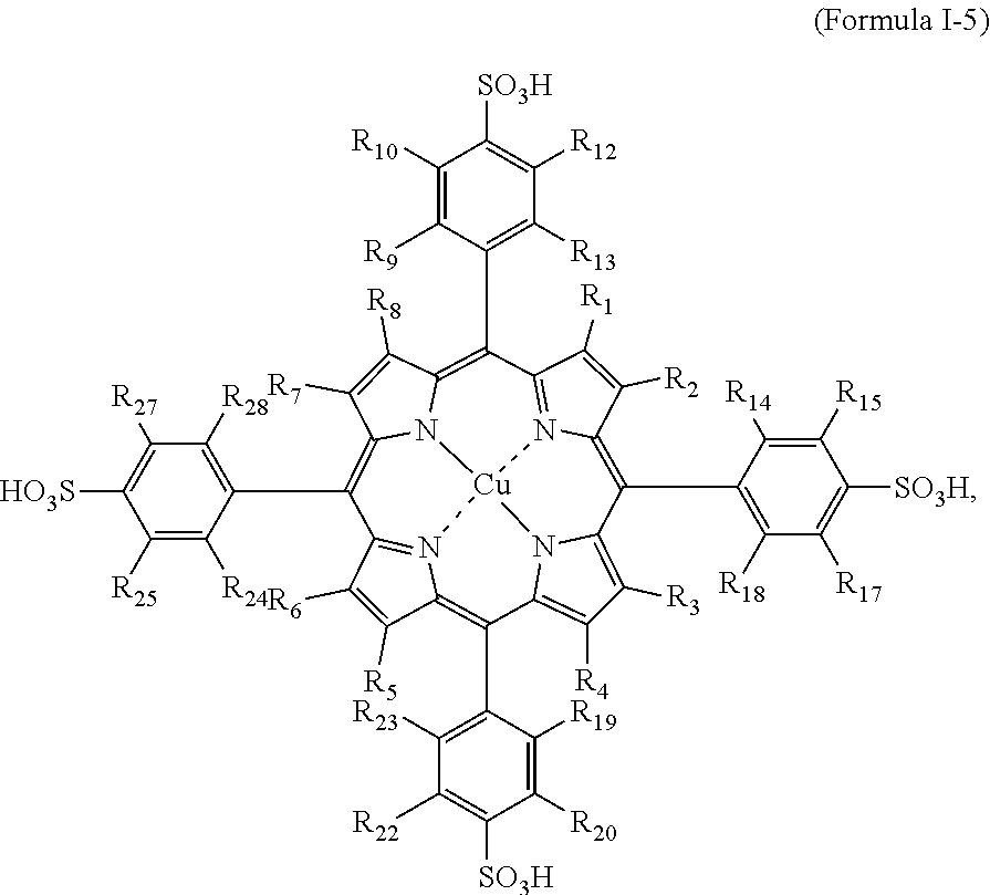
C1([R6])=C([R5])C2=C(C3=C([R23])C([R22])=C([SO3H])C([R20])=C3[R19])C3=C([R4])C([R3])=C4N3[Cu]35N2=C1C(C1=C([R28])C([R27])=C([HO3S])C([R25])=C1[R24])=C1C([R7])=C([R8])C(=C(C2=C([R13])C([R12])=C([SO3H])C([R10])=C2[R9])C2=N3C(=C4C3=C([R18])C([R17])=C([SO3H])C([R15])=C3[R14])C([R2])=C2[R1])N15
